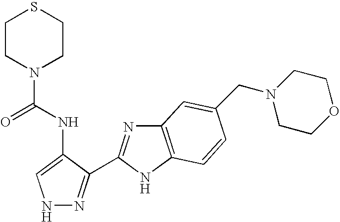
C1CN(C(NC2=CNN=C2C2=NC3=C(N2)C=CC(CN2CCOCC2)=C3)=O)CCS1
